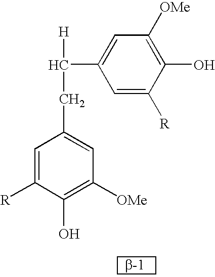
C(C1=CC([OMe])=C(O)C([R])=C1)C([H])C1=CC([OMe])=C(O)C([R])=C1
